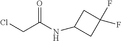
C(Cl)C(NC1CC(F)(F)C1)=O
